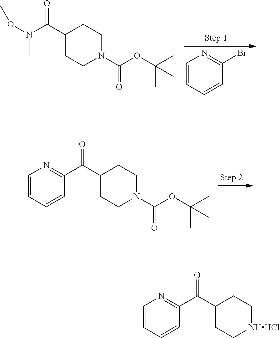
C1(C(C2=NC=CC=C2)=O)CCN(C(OC(C)(C)C)=O)CC1.C1(C(N(OC)C)=O)CCN(C(OC(C)(C)C)=O)CC1.C1=CC=CC(Br)=N1.C1(C(C2=NC=CC=C2)=O)CC[NHHCl]CC1
